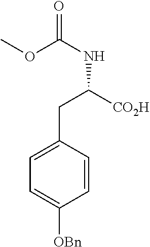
C1=CC(CC([CO2H])NC(OC)=O)=CC=C1[OBn]
